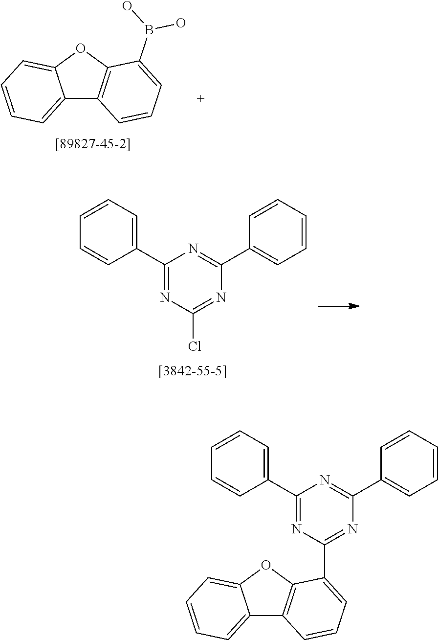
C12=CC=CC=C1OC1=C2C=CC=C1B(O)O.C1=CC=C(C2=NC(Cl)=NC(C3=CC=CC=C3)=N2)C=C1.C12=CC=CC=C1OC1=C2C=CC=C1C1=NC(C2=CC=CC=C2)=NC(C2=CC=CC=C2)=N1
